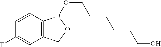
C12=C(C=CC(F)=C1)B(OCCCCCCO)OC2
